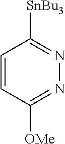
C1=CC([OMe])=NN=C1[SnBu3]
